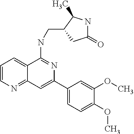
C(NC1=NC(C2=CC=C(OC)C(OC)=C2)=CC2=NC=CC=C12)C1CC(=O)NC1C
